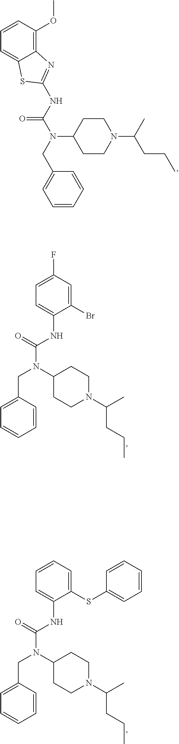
C(N(C(NC1=CC=C(F)C=C1Br)=O)C1CCN(C(CCC)C)CC1)C1=CC=CC=C1.C(N(C(NC1=CC=CC=C1SC1=CC=CC=C1)=O)C1CCN(C(CCC)C)CC1)C1=CC=CC=C1.C1=CC=C2C(=C1OC)N=C(NC(N(CC1=CC=CC=C1)C1CCN(C(C)CCC)CC1)=O)S2
